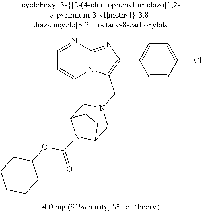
C1=CC(Cl)=CC=C1C1=C(CN2CC3N(C(=O)OC4CCCCC4)C(C2)CC3)N2C(=N1)N=CC=C2
